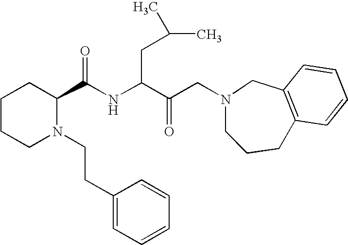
C1(C(NC(C(CN2CCCC3=C(C2)C=CC=C3)=O)CC(C)C)=O)CCCCN1CCC1=CC=CC=C1
